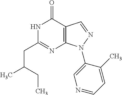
C(CC1=NC2=C(C(=O)N1)C=NN2C1=CN=CC=C1C)(C)CC
